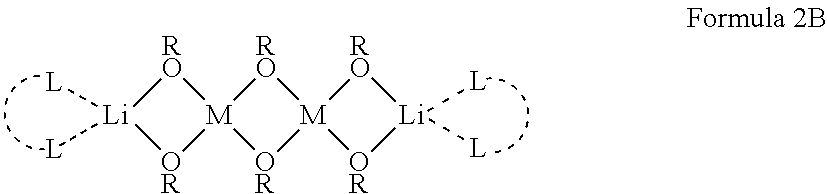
[M]12([RO][Li]([L])([L])[OR]1)[OR][M]1([RO]2)[OR][Li]([L])([L])[RO]1
